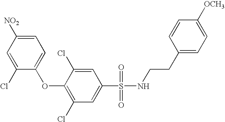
O(C1=C(Cl)C=C(S(=O)(=O)NCCC2=CC=C([OCH3])C=C2)C=C1Cl)C1=CC=C([NO2])C=C1Cl
